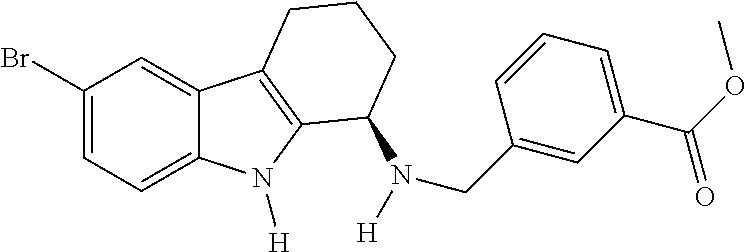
C1(Br)=CC=C2C(=C1)C1=C(N2[H])C(N([H])CC2=CC(C(OC)=O)=CC=C2)CCC1
